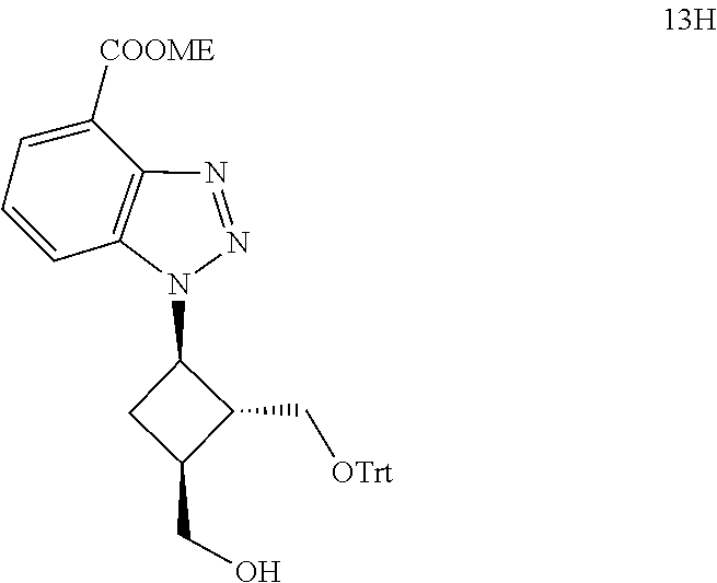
C1([COOME])=CC=CC2=C1N=NN2C1CC(CO)C1C[OTrt]
